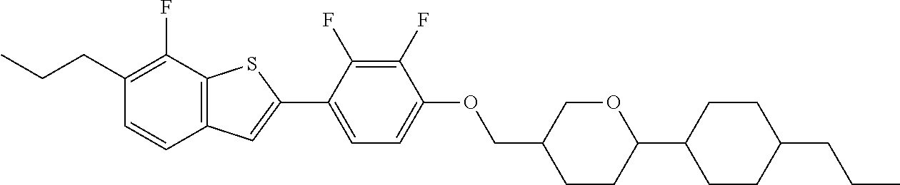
CCCC1=C(F)C2=C(C=C1)C=C(C1=CC=C(OCC3CCC(C4CCC(CCC)CC4)OC3)C(F)=C1F)S2
